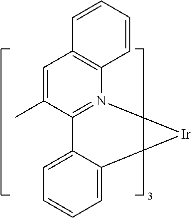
[Ir]1N2=C(C(C)=CC3=C2C=CC=C3)C2=CC=CC=C12
